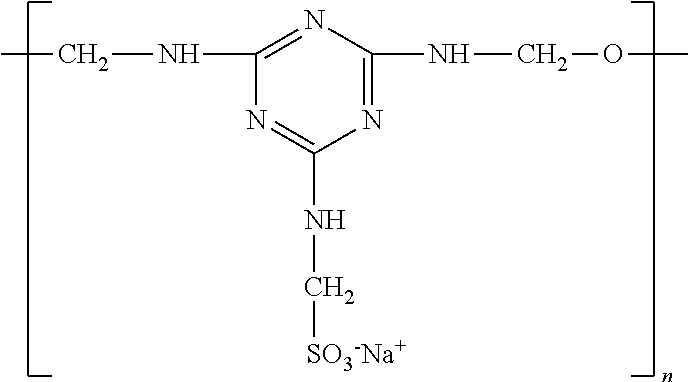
C1(NCC)=NC(NCOC)=NC(NC[SO3-Na+])=N1
